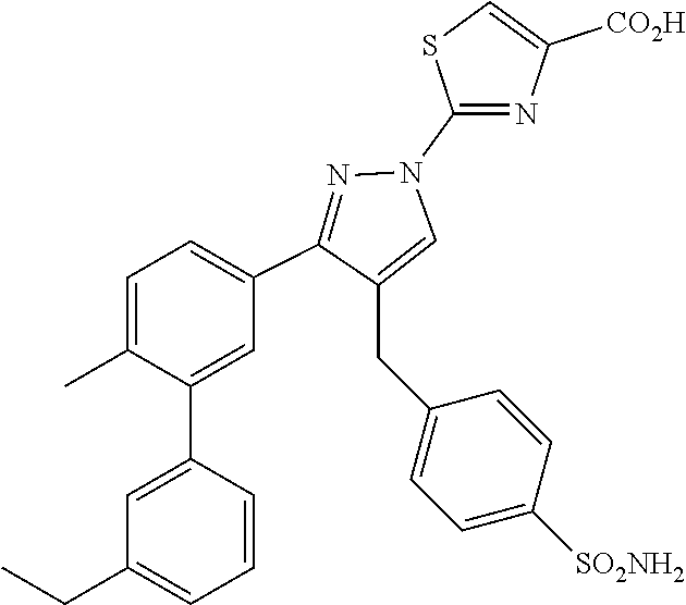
C1=C(C)C(C2=CC(CC)=CC=C2)=CC(C2=NN(C3=NC([CO2H])=CS3)C=C2CC2=CC=C([SO2NH2])C=C2)=C1
